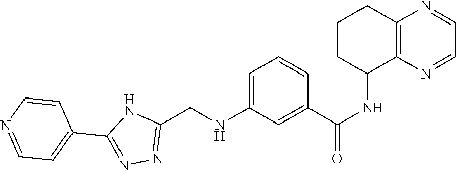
C1=NC=CC(C2=NN=C(CNC3=CC=CC(C(=O)NC4C5=C(CCC4)N=CC=N5)=C3)N2)=C1
